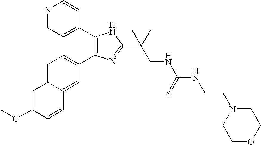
COC1=CC2=CC=C(C3=C(C4=CC=NC=C4)NC(C(CNC(NCCN4CCOCC4)=S)(C)C)=N3)C=C2C=C1
